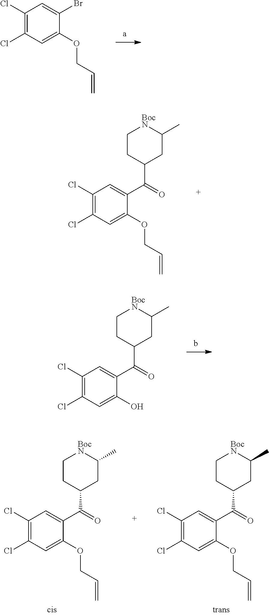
C1(Cl)=C(Cl)C=C(Br)C(OCC=C)=C1.C1(Cl)=C(Cl)C=C(C(C2CC[BocN]C(C)C2)=O)C(OCC=C)=C1.C1(Cl)=C(Cl)C=C(C(C2CC[BocN]C(C)C2)=O)C(O)=C1.C1(Cl)=C(Cl)C=C(C(C2CC[BocN]C(C)C2)=O)C(OCC=C)=C1.C1(Cl)=C(Cl)C=C(C(C2CC[BocN]C(C)C2)=O)C(OCC=C)=C1
